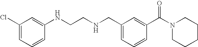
C1(Cl)=CC=CC(NCCNCC2=CC=CC(C(N3CCCCC3)=O)=C2)=C1
